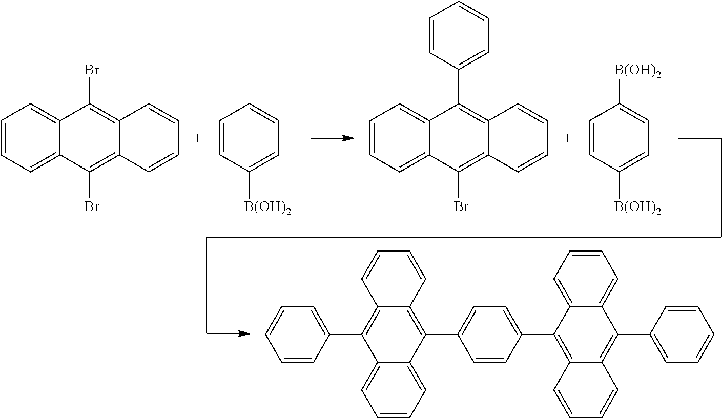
C1=CC=C2C(=C1)C(Br)=C1C(=C2Br)C=CC=C1.C1=CC([B(OH)2])=CC=C1.C1=CC=C2C(=C1)C(C1=CC=CC=C1)=C1C(=C2Br)C=CC=C1.C1=CC([B(OH)2])=CC=C1[B(OH)2].C1=CC(C2=C3C(=C(C4=CC=C(C5=C6C(=C(C7=CC=CC=C7)C7=CC=CC=C57)C=CC=C6)C=C4)C4=CC=CC=C24)C=CC=C3)=CC=C1
